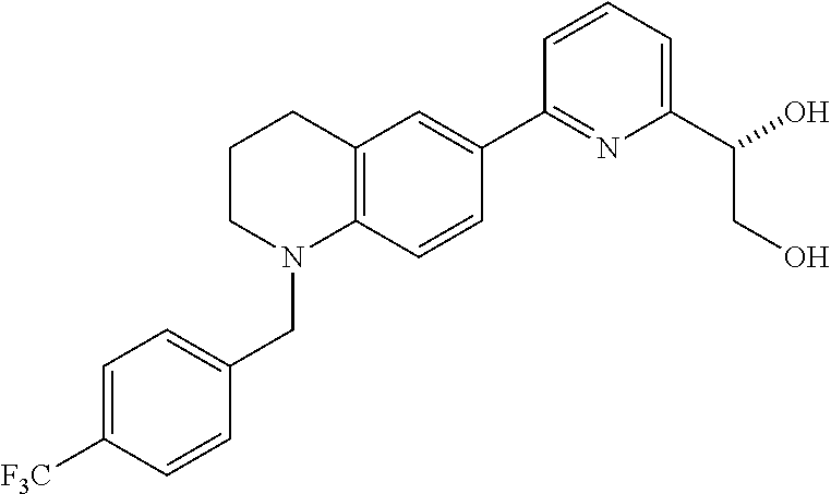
C12=C(C=CC(C3=NC(C(O)CO)=CC=C3)=C1)N(CC1=CC=C([F3C])C=C1)CCC2
